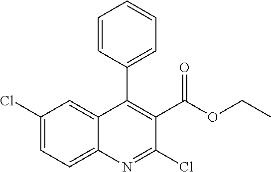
C1(Cl)=CC=C2C(=C1)C(C1=CC=CC=C1)=C(C(OCC)=O)C(Cl)=N2
